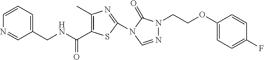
C1(C)=C(C(NCC2=CC=CN=C2)=O)SC(N2C(=O)N(CCOC3=CC=C(F)C=C3)N=C2)=N1
